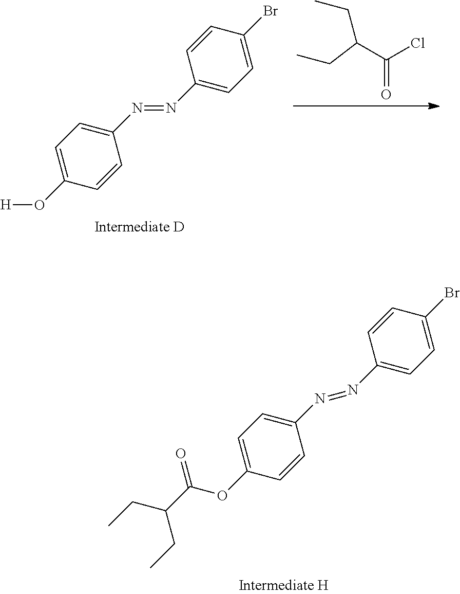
C(=O)(C(CC)CC)Cl.C1=C(O[H])C=CC(N=NC2=CC=C(Br)C=C2)=C1.C1=C(OC(C(CC)CC)=O)C=CC(N=NC2=CC=C(Br)C=C2)=C1
